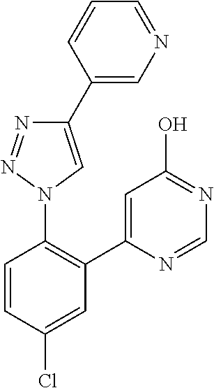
C1=CC(Cl)=CC(C2=CC(O)=NC=N2)=C1N1C=C(C2=CN=CC=C2)N=N1
